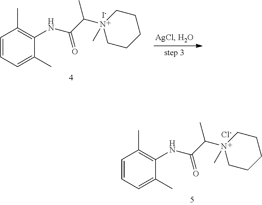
C1=CC=C(C)C(NC(C(C)N2(C)CCCCC2)=O)=C1C.[Cl-].C1=CC=C(C)C(NC(C(C)N2(C)CCCCC2)=O)=C1C.[I-]
